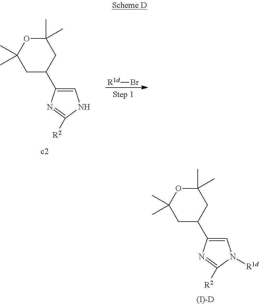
C1=C(C2CC(C)(C)OC(C)(C)C2)N=C([R2])N1.[R1d]Br.C1=C(C2CC(C)(C)OC(C)(C)C2)N=C([R2])N1[R1d].[(I)-D]
